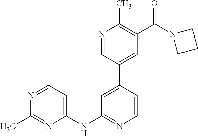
C1(NC2=CC=NC(C)=N2)=NC=CC(C2=CC(C(N3CCC3)=O)=C(C)N=C2)=C1
